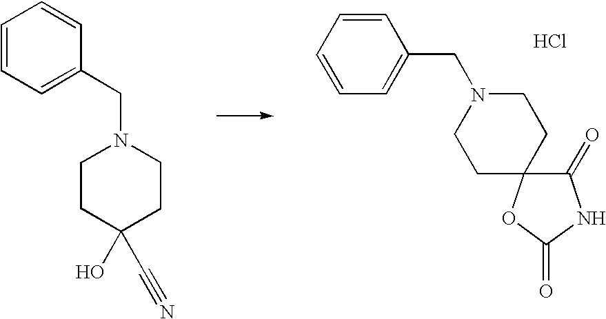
C1=CC=CC=C1CN1CCC2(CC1)C(=O)NC(=O)O2.Cl.C1=CC=C(CN2CCC(O)(C#N)CC2)C=C1
